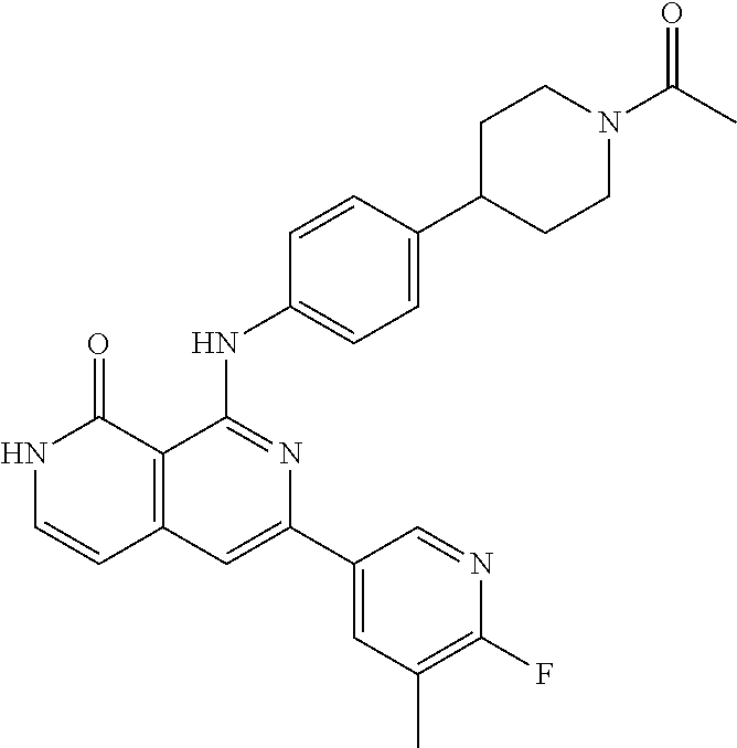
C1=CC(NC2=NC(C3=CC(C)=C(F)N=C3)=CC3=C2C(=O)NC=C3)=CC=C1C1CCN(C(=O)C)CC1
